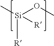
C[Si]([R])(OC)[R]
